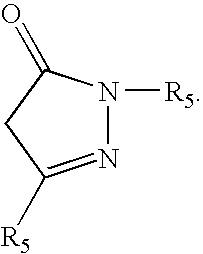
N1=C([R5])CC(=O)N1[R5]
